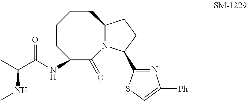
C1CC(NC(C(C)NC)=O)C(=O)N2C(CC1)CCC2C1=NC([Ph])=CS1
